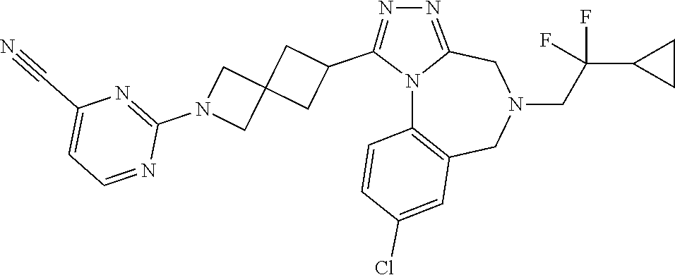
N12C3=C(CN(CC(C4CC4)(F)F)CC1=NN=C2C1CC2(C1)CN(C1=NC(C#N)=CC=N1)C2)C=C(Cl)C=C3
